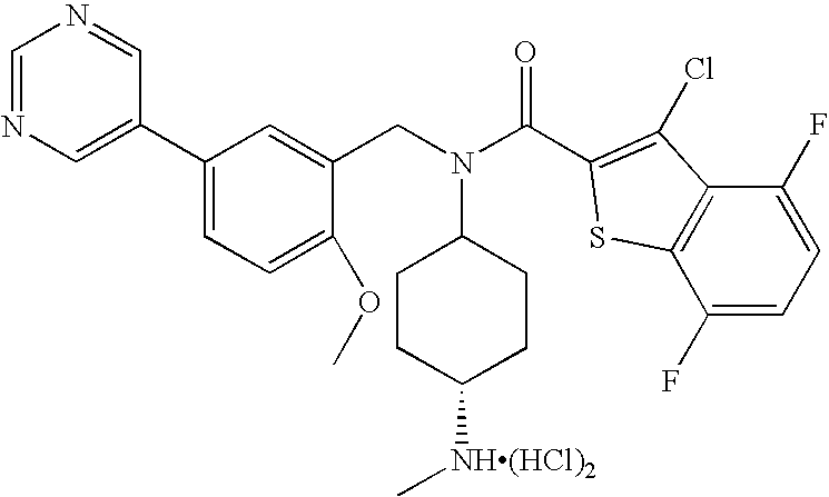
C1CC([NH(HCl)2]C)CCC1N(CC1=CC(C2=CN=CN=C2)=CC=C1OC)C(=O)C1=C(Cl)C2=C(C(F)=CC=C2F)S1
